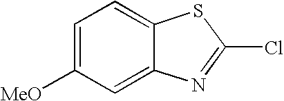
C1=C([MeO])C=C2C(=C1)SC(Cl)=N2
